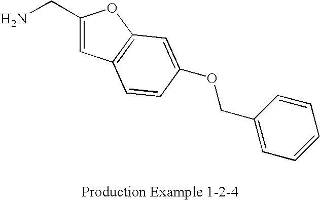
C(C1=CC2=C(O1)C=C(OCC1=CC=CC=C1)C=C2)N
